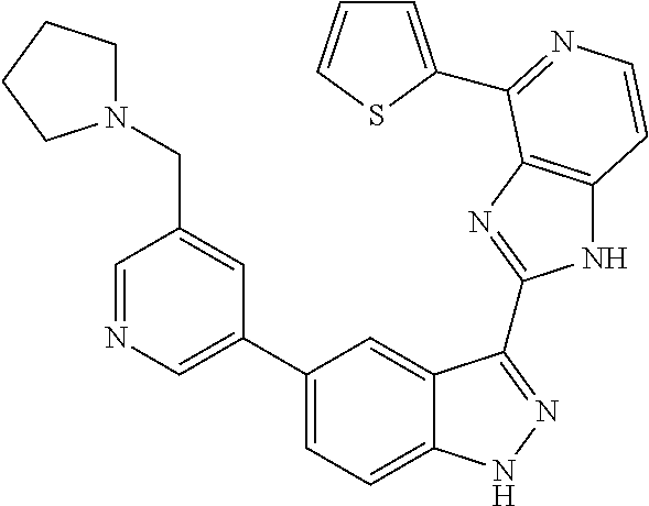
C1(C2=CN=CC(CN3CCCC3)=C2)=CC=C2C(=C1)C(C1=NC3=C(N1)C=CN=C3C1=CC=CS1)=NN2
